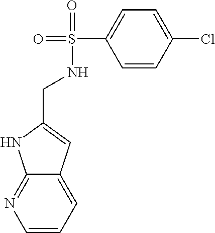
C1=CC=C2C(=N1)NC(CNS(=O)(C1=CC=C(Cl)C=C1)=O)=C2
